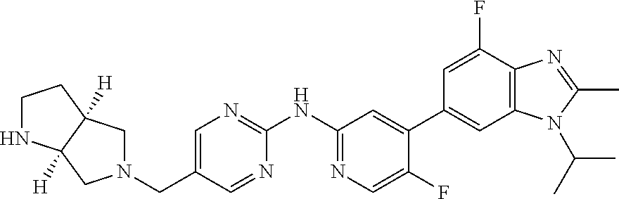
C(C1=CN=C(NC2=NC=C(F)C(C3=CC4=C(C(F)=C3)N=C(C)N4C(C)C)=C2)N=C1)N1CC2([H])C([H])(C1)NCC2
